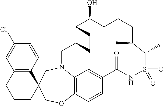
C12=C(C=CC(Cl)=C1)C1(CCC2)COC2=C3N(C1)CC1C(CC1)C(O)CCCC(C)C(C)S(=O)(=O)NC(=O)C(=C3)C=C2
